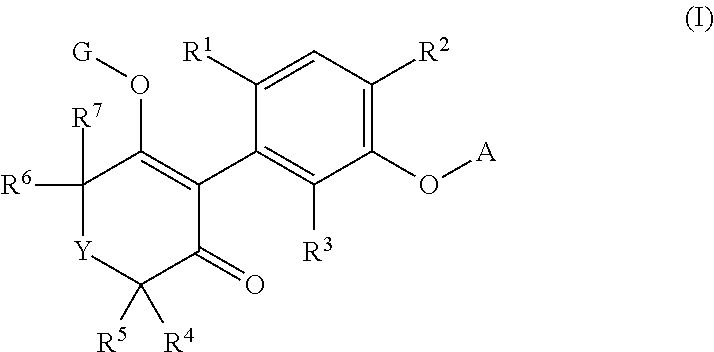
C1([R6])([R7])[Y]C([R5])([R4])C(=O)C(C2=C([R3])C(O[A])=C([R2])C=C2[R1])=C1O[G]
